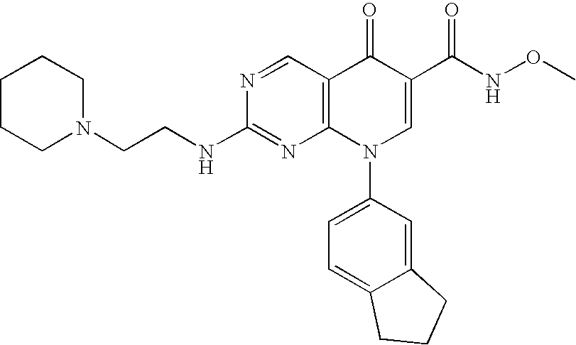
N1=CC2=C(N=C1NCCN1CCCCC1)N(C1=CC=C3C(=C1)CCC3)C=C(C(NOC)=O)C2=O
